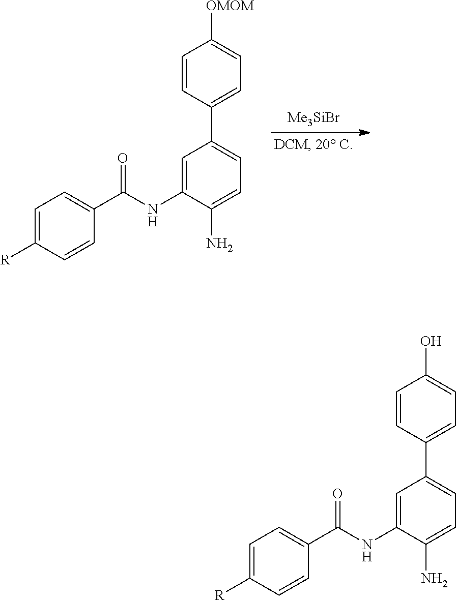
[Me3SiBr].C1=C(NC(C2=CC=C([R])C=C2)=O)C(N)=CC=C1C1=CC=C([OMOM])C=C1.C1=C(NC(C2=CC=C([R])C=C2)=O)C(N)=CC=C1C1=CC=C(O)C=C1
